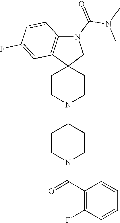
C1CN(C2CCN(C(C3=C(F)C=CC=C3)=O)CC2)CCC12CN(C(N(C)C)=O)C1=C2C=C(F)C=C1
